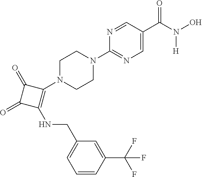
C1(C(N([H])O)=O)=CN=C(N2CCN(C3=C(NCC4=CC=CC(C(F)(F)F)=C4)C(=O)C3=O)CC2)N=C1
